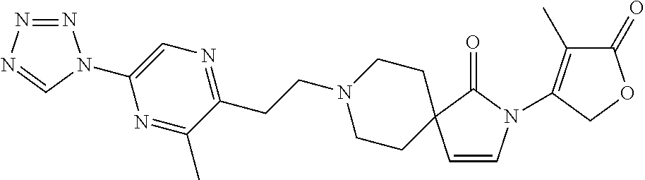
C1CC2(CCN1CCC1=NC=C(N3N=NN=C3)N=C1C)C=CN(C1=C(C)C(=O)OC1)C2=O
